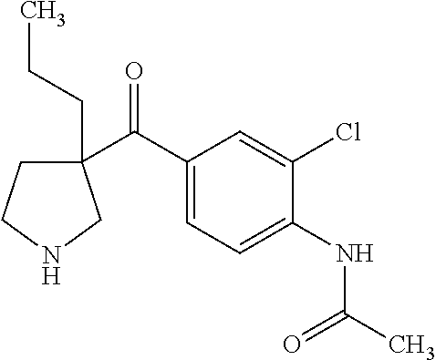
C1(C(C2=CC=C(NC(=O)C)C(Cl)=C2)=O)(CCC)CCNC1
